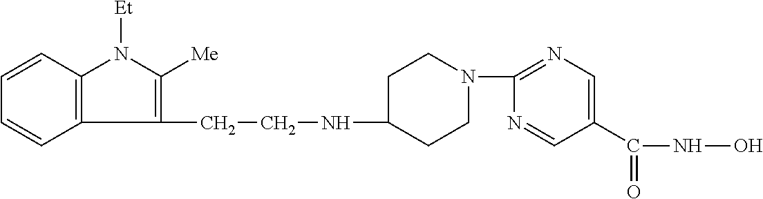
C1(CCNC2CCN(C3=NC=C(C(NO)=O)C=N3)CC2)=C([Me])N([Et])C2=C1C=CC=C2
